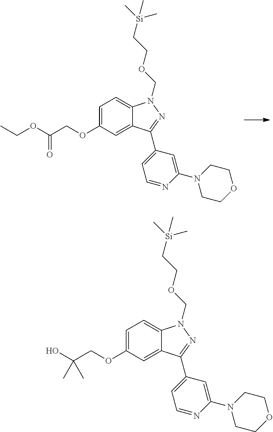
C1=C(OCC(OCC)=O)C=C2C(=C1)N(COCC[Si](C)(C)C)N=C2C1=CC=NC(N2CCOCC2)=C1.C1=C(OCC(O)(C)C)C=C2C(=C1)N(COCC[Si](C)(C)C)N=C2C1=CC=NC(N2CCOCC2)=C1
